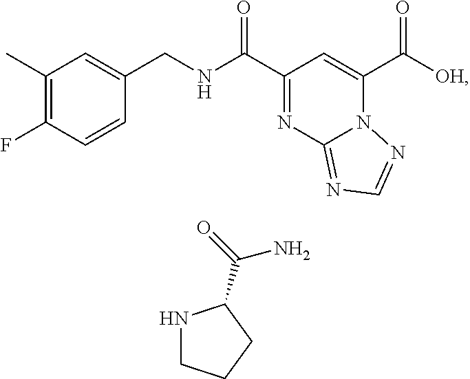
C1(C)=C(F)C=CC(CNC(C2=NC3=NC=NN3C(C([OH])=O)=C2)=O)=C1.N1CCCC1C(=O)N
